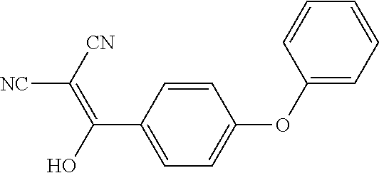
C1=CC(C(=C([NC])[CN])O)=CC=C1OC1=CC=CC=C1
